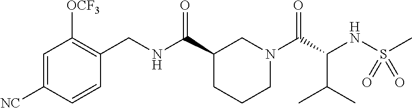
C1=C([NC])C=CC(CNC(C2CCCN(C(C(NS(C)(=O)=O)C(C)C)=O)C2)=O)=C1[OCF3]
